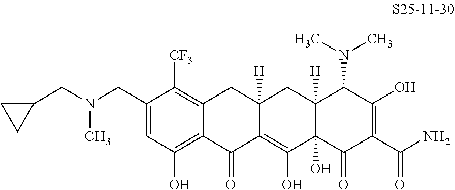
C1=C(CN(CC2CC2)C)C([CF3])=C2C(=C1O)C(=O)C1=C(O)C3(O)C([H])(CC1([H])C2)C(N(C)C)C(O)=C(C(N)=O)C3=O
